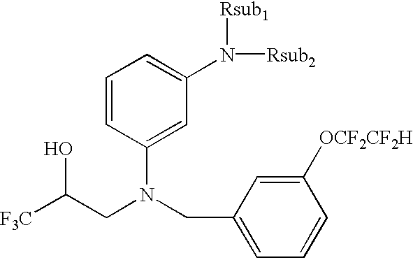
[F3C]C(CN(CC1=CC=CC([OCF2CF2H])=C1)C1=CC(N([Rsub1])[Rsub2])=CC=C1)O
